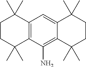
C12=C(C(N)=C3C(=C1)C(C)(C)CCC3(C)C)C(C)(C)CCC2(C)C
